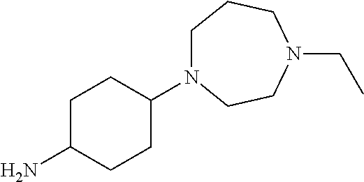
C1C(N)CCC(N2CCCN(CC)CC2)C1
